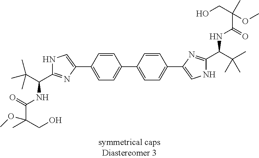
N1C(C(C(C)(C)C)NC(=O)C(CO)(C)OC)=NC(C2=CC=C(C3=CC=C(C4=CNC(C(C(C)(C)C)NC(=O)C(OC)(C)CO)=N4)C=C3)C=C2)=C1
